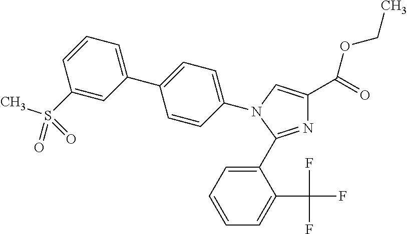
N1=C(C2=CC=CC=C2C(F)(F)F)N(C2=CC=C(C3=CC=CC(S(C)(=O)=O)=C3)C=C2)C=C1C(=O)OCC
